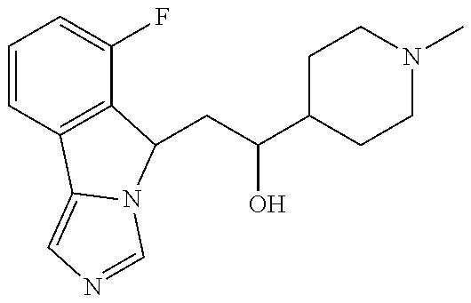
C1=CC2=C(C(F)=C1)C(CC(O)C1CCN(C)CC1)N1C2=CN=C1
